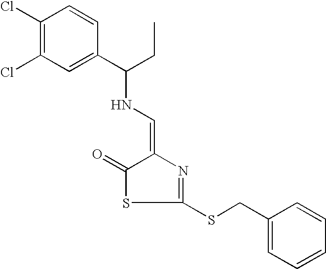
C1(Cl)=C(Cl)C=C(C(CC)NC=C2N=C(SCC3=CC=CC=C3)SC2=O)C=C1
